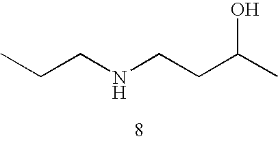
CCCNCCC(C)O
